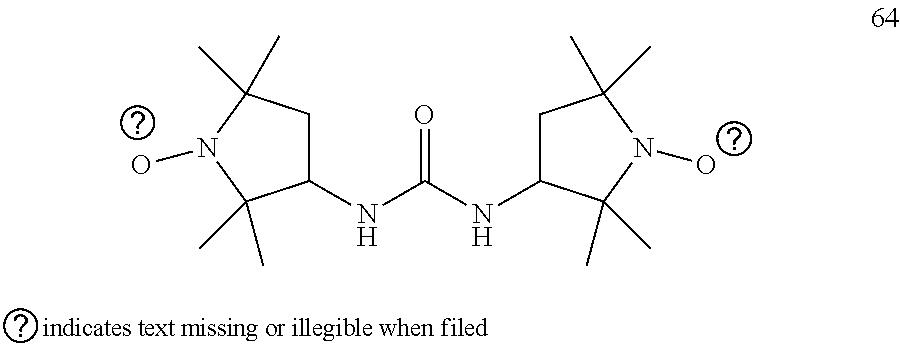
C1(NC(NC2CC(C)(C)N(O)C2(C)C)=O)CC(C)(C)N(O)C1(C)C
